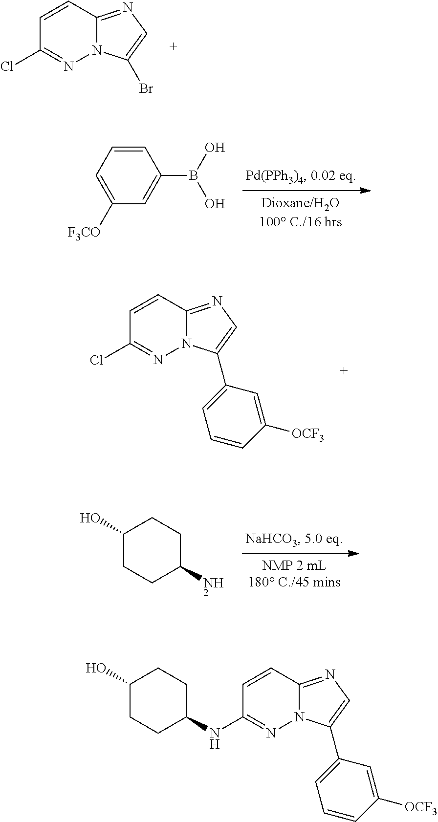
ClC1=NN2C(=NC=C2Br)C=C1.C1=CC=C([F3CO])C=C1B(O)O.ClC1=NN2C(=NC=C2C2=CC=CC([OCF3])=C2)C=C1.N(C1=NN2C(=NC=C2C2=CC=CC([OCF3])=C2)C=C1)C1CCC(O)CC1.C1(O)CCC(N)CC1
